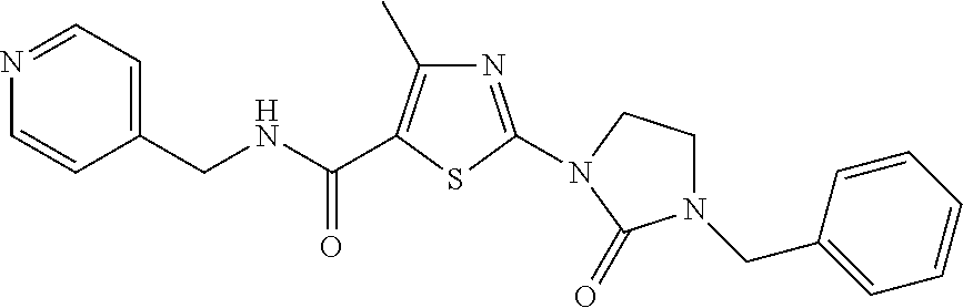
N1=CC=C(CNC(=O)C2=C(C)N=C(N3CCN(CC4=CC=CC=C4)C3=O)S2)C=C1
